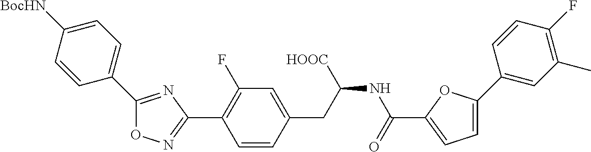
O1N=C(C2=C(F)C=C(CC(NC(C3=CC=C(C4=CC(C)=C(F)C=C4)O3)=O)[HOOC])C=C2)N=C1C1=CC=C([BocHN])C=C1
